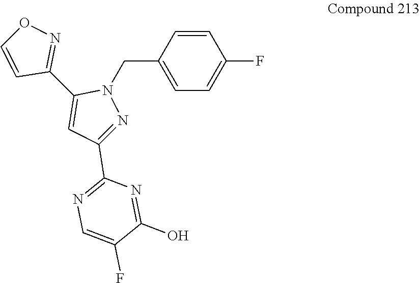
C1(C2=NOC=C2)=CC(C2=NC=C(F)C(O)=N2)=NN1CC1=CC=C(F)C=C1
